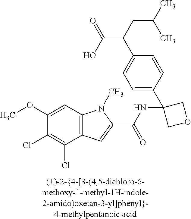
C1(OC)=CC2=C(C(Cl)=C1Cl)C=C(C(NC1(C3=CC=C(C(C(O)=O)CC(C)C)C=C3)COC1)=O)N2C
